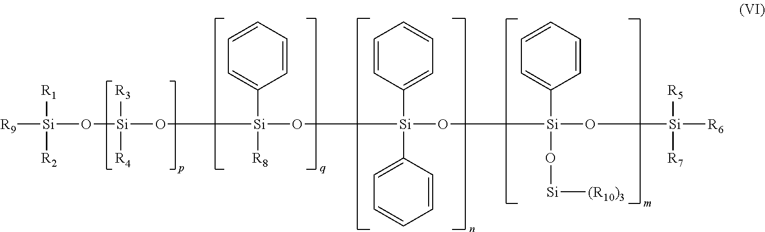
[R9][Si]([R1])([R2])O[Si](O[Si](C1=CC=CC=C1)([R8])O[Si](C1=CC=CC=C1)(C1=CC=CC=C1)O[Si](O[Si][(R10)3])(O[Si]([R5])([R7])[R6])C1=CC=CC=C1)([R3])[R4]
